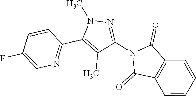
N1=C(C2=C(C)C(N3C(=O)C4=C(C3=O)C=CC=C4)=NN2C)C=CC(F)=C1
